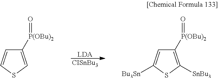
[LDA].[CISnBu3].C1([P(OBu)2]=O)=CSC=C1.C1([P(OBu)2]=O)=C([SnBu3])SC([Bu3Sn])=C1
